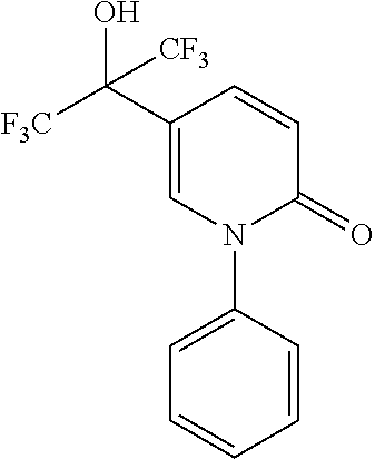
C1=C(C([F3C])(O)[CF3])C=CC(=O)N1C1=CC=CC=C1
